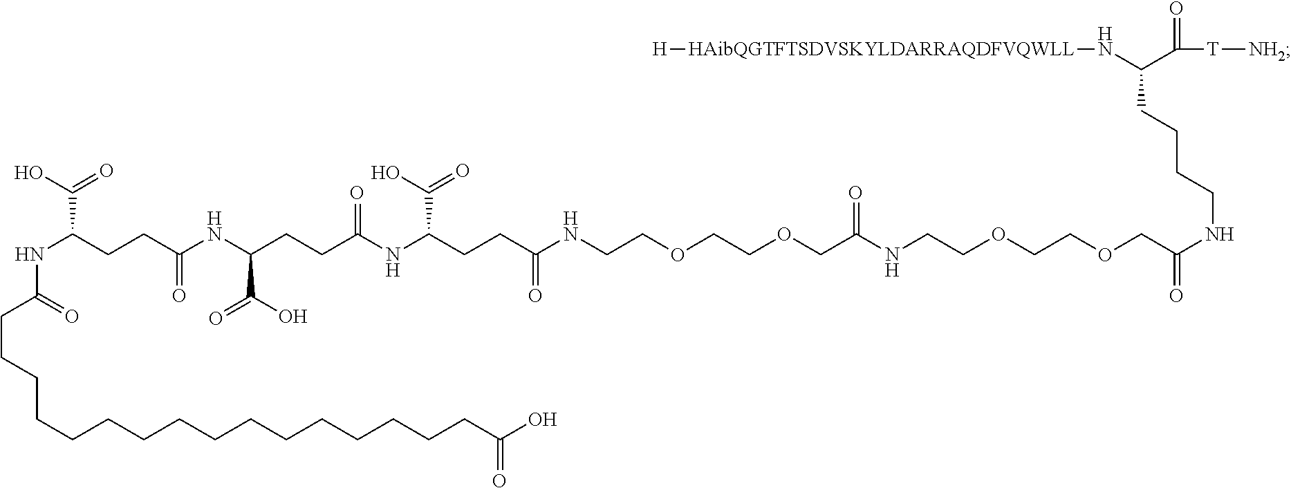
[HAibQGTFTSDVSKYLDARRAQDFVQWLL](NC(C(=O)[T][NH2])CCCCNC(=O)COCCOCCNC(COCCOCCNC(CCC(NC(CCC(NC(CCC(NC(CCCCCCCCCCCCCCCCC(O)=O)=O)C(O)=O)=O)C(O)=O)=O)C(O)=O)=O)=O)[H]
